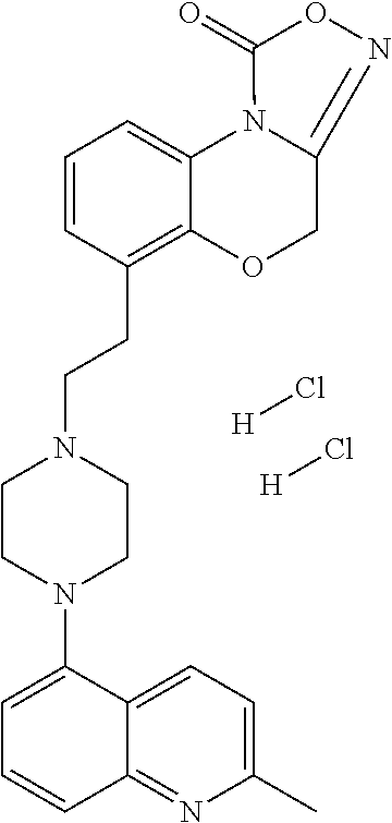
[H]Cl.[H]Cl.C1(N2CCN(CCC3=C4C(=CC=C3)N3C(=NOC3=O)CO4)CC2)=CC=CC2=NC(C)=CC=C12
